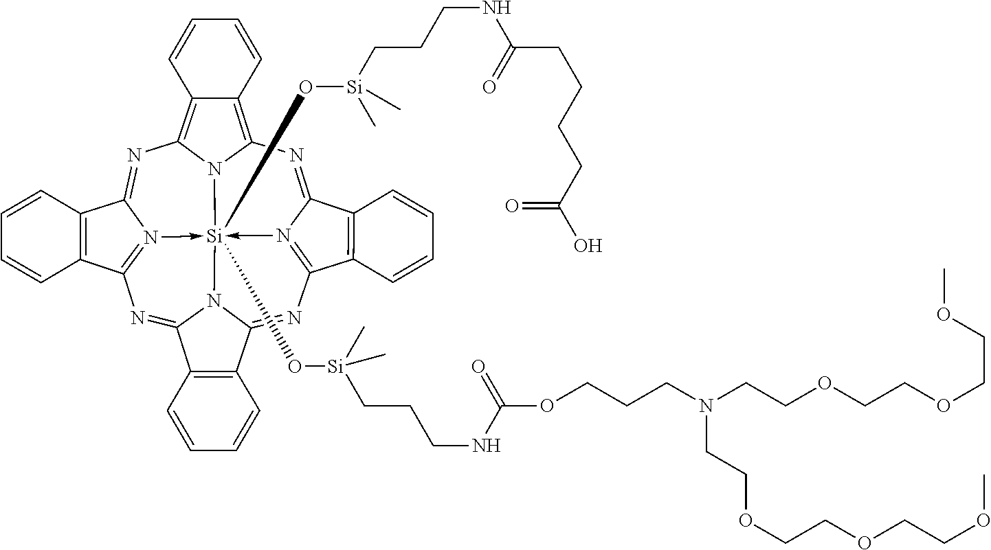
N1=C2N3->[Si]45(O[Si](CCCNC(OCCCN(CCOCCOCCOC)CCOCCOCCOC)=O)(C)C)(O[Si](C)(CCCNC(=O)CCCCC(=O)O)C)-N6=C(N=C7N4C(=NC=3C3=C2C=CC=C3)C2=C7C=CC=C2)C2=C(C6=NC3=C4C(=C1N35)C=CC=C4)C=CC=C2
